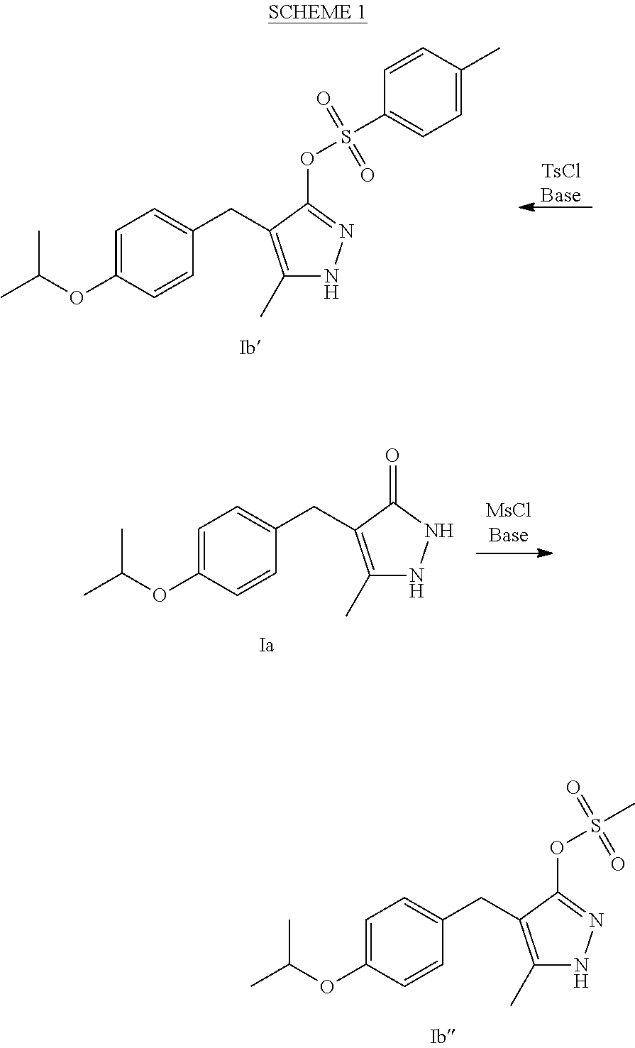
C1=C(OC(C)C)C=CC(CC2=C(C)NN=C2OS(C)(=O)=O)=C1.[TsClBase].C1=C(OC(C)C)C=CC(CC2=C(C)NN=C2OS(C2=CC=C(C)C=C2)(=O)=O)=C1.C1=C(OC(C)C)C=CC(CC2=C(C)NNC2=O)=C1
